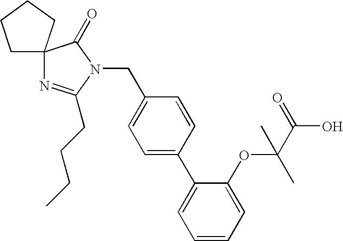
C12(N=C(CCCC)N(CC3=CC=C(C4=CC=CC=C4OC(C(O)=O)(C)C)C=C3)C1=O)CCCC2
